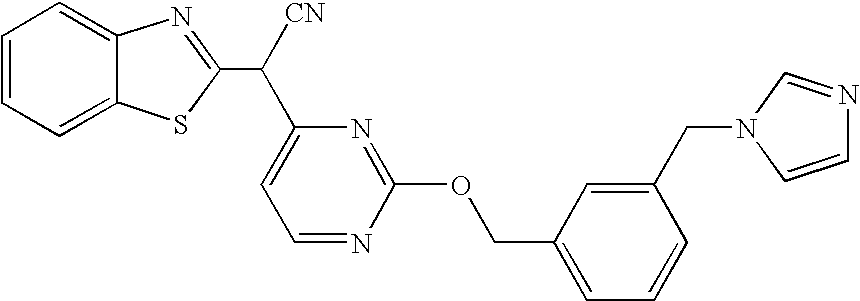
C1=CC=C2C(=C1)N=C(C([CN])C1=CC=NC(OCC3=CC=CC(CN4C=NC=C4)=C3)=N1)S2
